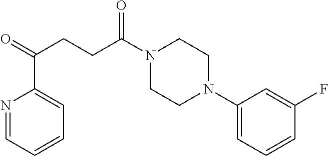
C1(N2CCN(C(CCC(=O)C3=CC=CC=N3)=O)CC2)=CC=CC(F)=C1
